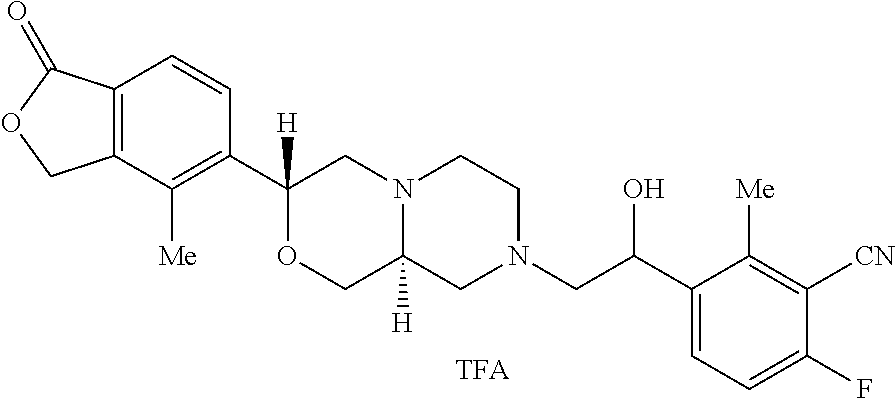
C12=C(C([Me])=C(C3([H])OCC4([H])N(C3)CCN(CC(C3=CC=C(F)C([CN])=C3[Me])O)C4)C=C1)COC2=O.[TFA]
